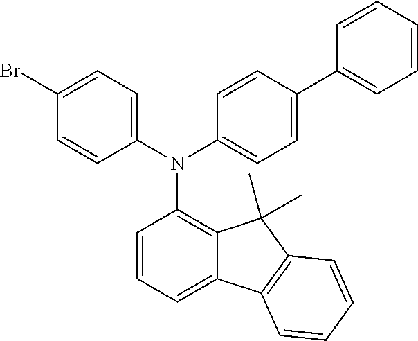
C1(N(C2=CC=C(C3=CC=CC=C3)C=C2)C2=C3C(=CC=C2)C2=C(C3(C)C)C=CC=C2)=CC=C(Br)C=C1
